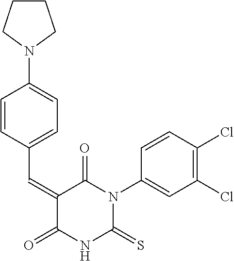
C1CCN(C2=CC=C(C=C3C(=O)NC(=S)N(C4=CC(Cl)=C(Cl)C=C4)C3=O)C=C2)C1
